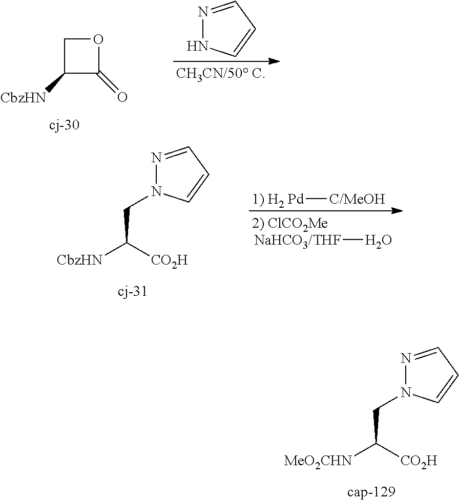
N1=CC=CN1CC([CO2H])[MeO2CHN].N1=CC=CN1.C1C([CbzHN])C(=O)O1.N1=CC=CN1CC([CO2H])[CbzHN].[1) H2 Pd][C/MeOH].[NaHCO3/THF]O
